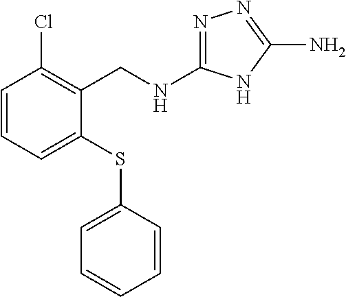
C1=CC=C(SC2=CC=CC=C2)C(CNC2=NN=C(N)N2)=C1Cl
